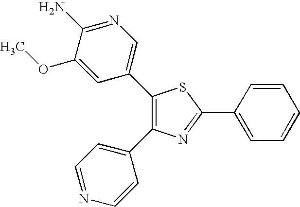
C1(C2=CN=C(N)C(OC)=C2)=C(C2=CC=NC=C2)N=C(C2=CC=CC=C2)S1
